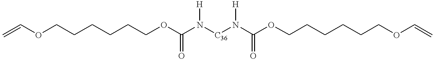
C(OCCCCCCOC(N([C36]N(C(OCCCCCCOC=C)=O)[H])[H])=O)=C
